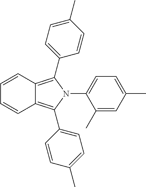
C1(C)=CC(C)=CC=C1N1C(C2=CC=C(C)C=C2)=C2C(=C1C1=CC=C(C)C=C1)C=CC=C2
